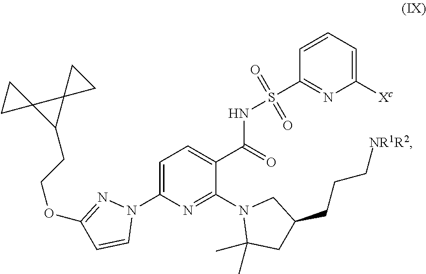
C1=C(N2N=C(OCCC3C4(C35CC5)CC4)C=C2)N=C(N2C(C)(C)CC(CCC[NR1R2])C2)C(C(NS(C2=NC([Xc])=CC=C2)(=O)=O)=O)=C1
